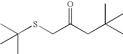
C(SCC(CC(C)(C)C)=O)(C)(C)C
